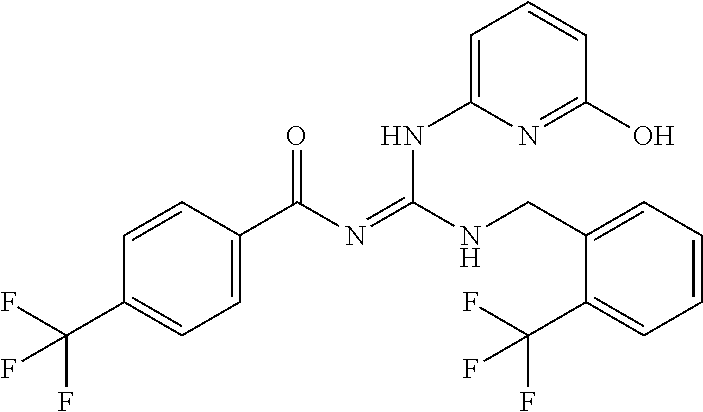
C1=CC(C(N=C(NCC2=CC=CC=C2C(F)(F)F)NC2=CC=CC(O)=N2)=O)=CC=C1C(F)(F)F
